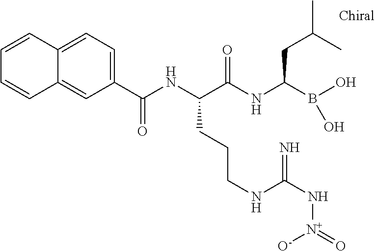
C1(C(NC(C(NC(B(O)O)CC(C)C)=O)CCCNC(N[N+]([O-])=O)=N)=O)=CC=C2C(=C1)C=CC=C2
